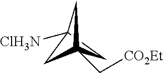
C1C2([ClH3N])CC1(C[CO2Et])C2
